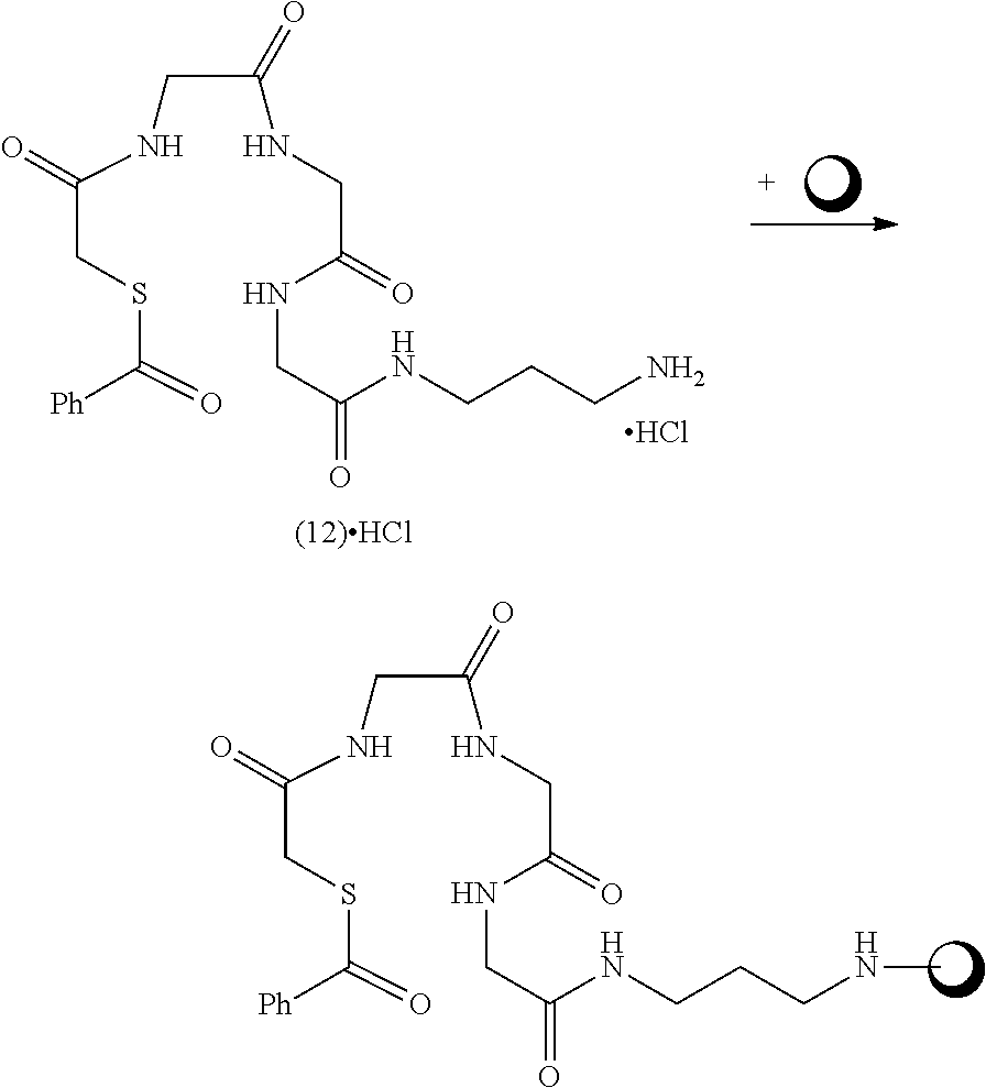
C(CSC(=O)[Ph])(=O)NCC(NCC(NCC(=O)NCCCNC)=O)=O.C(CSC(=O)[Ph])(=O)NCC(NCC(NCC(=O)NCCCN)=O)=O.Cl
